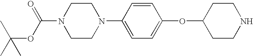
C1CN(C2=CC=C(OC3CCNCC3)C=C2)CCN1C(OC(C)(C)C)=O
